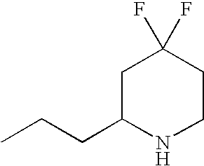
C1(CCC)NCCC(F)(F)C1
